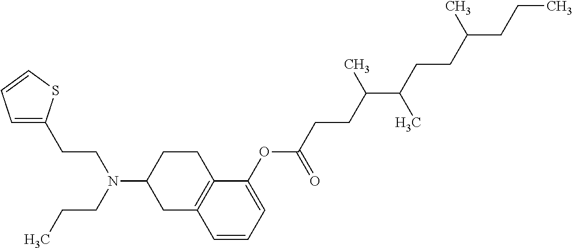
C1(OC(CCC(C(CCC(CCC)C)C)C)=O)=CC=CC2=C1CCC(N(CCC)CCC1=CC=CS1)C2
